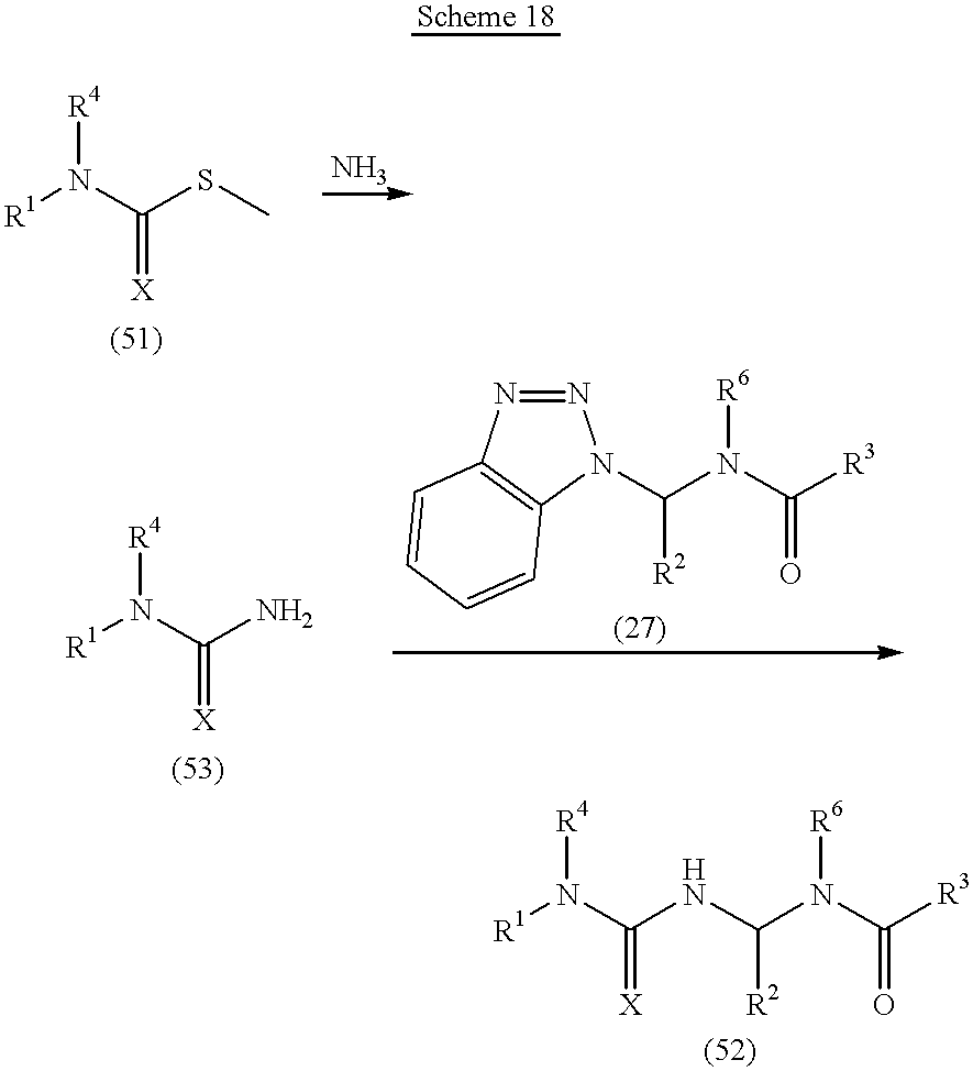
[R1]N(C(SC)=[X])[R4].[R1]N(C(N)=[X])[R4].N1=NC2=C(N1C(N(C([R3])=O)[R6])[R2])C=CC=C2.[R1]N(C(NC(N(C([R3])=O)[R6])[R2])=[X])[R4]
